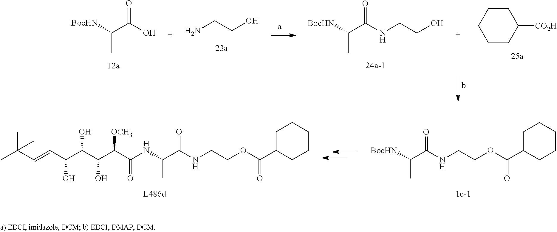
[BocHN]C(C(O)=O)C.NCCO.N(CCO)C(C([BocHN])C)=O.C1CC([CO2H])CCC1.N(CCOC(C1CCCCC1)=O)C(C([BocHN])C)=O.C(O)(C(C(O)C(C(NC(C(NCCOC(C1CCCCC1)=O)=O)C)=O)[OCH3])O)C=CC(C)(C)C
